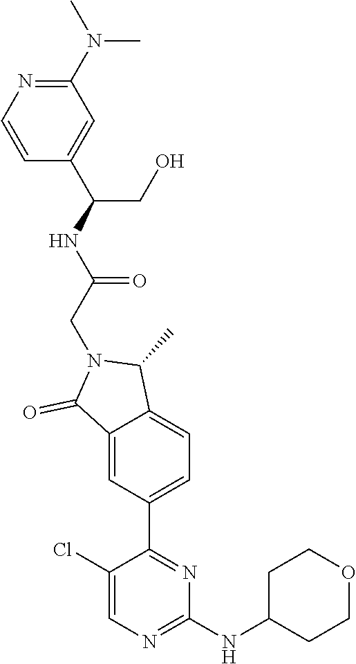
C1(N(C)C)=NC=CC(C(NC(CN2C(=O)C3=CC(C4=NC(NC5CCOCC5)=NC=C4Cl)=CC=C3C2C)=O)CO)=C1
